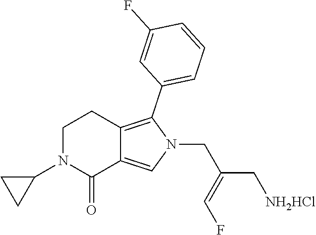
C1N(C2CC2)C(=O)C2=CN(CC(C[NH2HCl])=CF)C(C3=CC=CC(F)=C3)=C2C1
